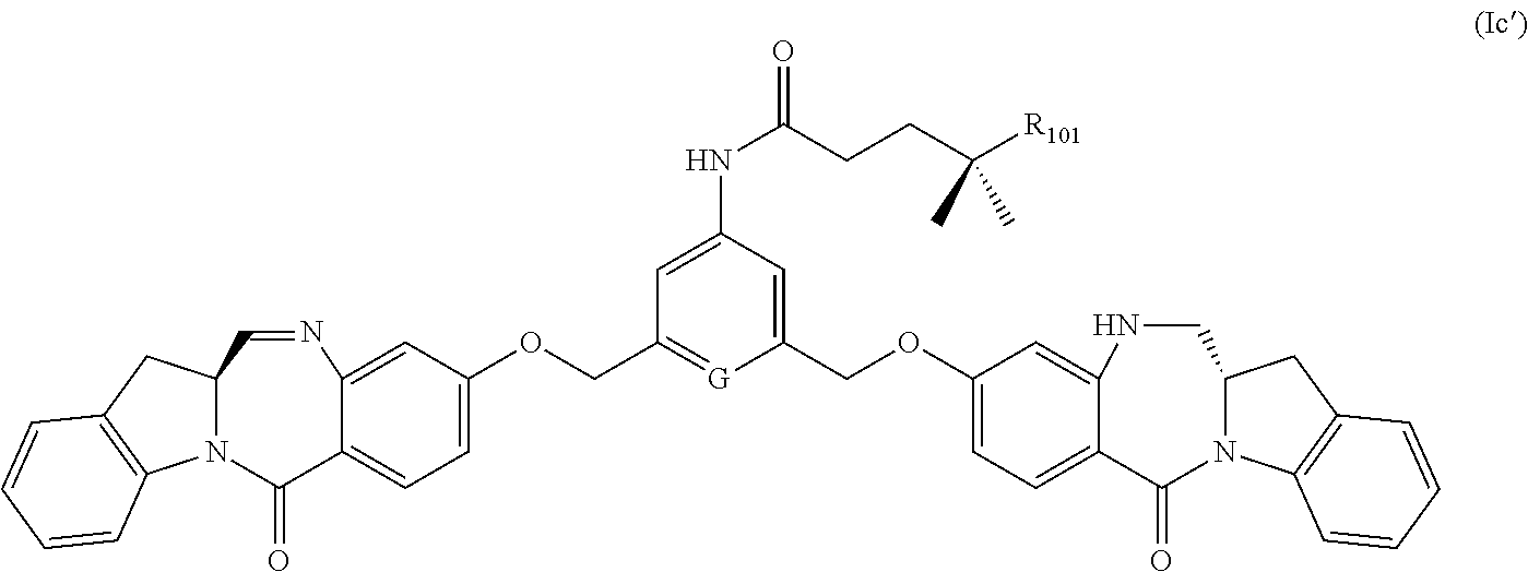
C1(COC2=CC=C3C(=C2)NCC2N(C3=O)C3=C(C2)C=CC=C3)=CC(NC(CCC([R101])(C)C)=O)=CC(COC2=CC=C3C(=C2)N=CC2N(C3=O)C3=C(C2)C=CC=C3)=[G]1
